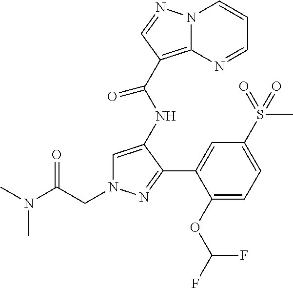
C1=C(NC(C2=C3N(C=CC=N3)N=C2)=O)C(C2=CC(S(C)(=O)=O)=CC=C2OC(F)F)=NN1CC(N(C)C)=O
